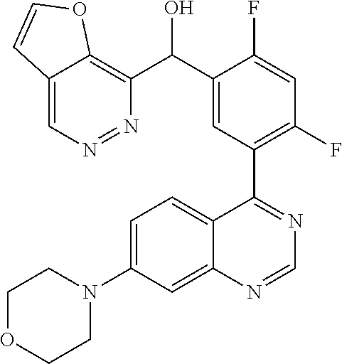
C1=C(N2CCOCC2)C=C2C(=C1)C(C1=C(F)C=C(F)C(C(C3=C4C(=CN=N3)C=CO4)O)=C1)=NC=N2
